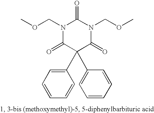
N1(COC)C(=O)C(C2=CC=CC=C2)(C2=CC=CC=C2)C(=O)N(COC)C1=O
